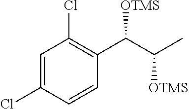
C1=C(Cl)C=CC(C(C(C)[OTMS])[OTMS])=C1Cl
